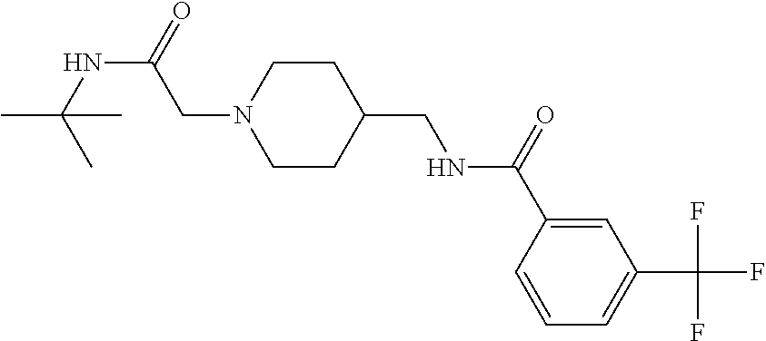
C1=CC(C(=O)NCC2CCN(CC(NC(C)(C)C)=O)CC2)=CC(C(F)(F)F)=C1
